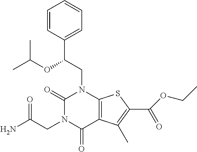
C12=C(N(CC(C3=CC=CC=C3)OC(C)C)C(=O)N(CC(N)=O)C1=O)SC(C(=O)OCC)=C2C
